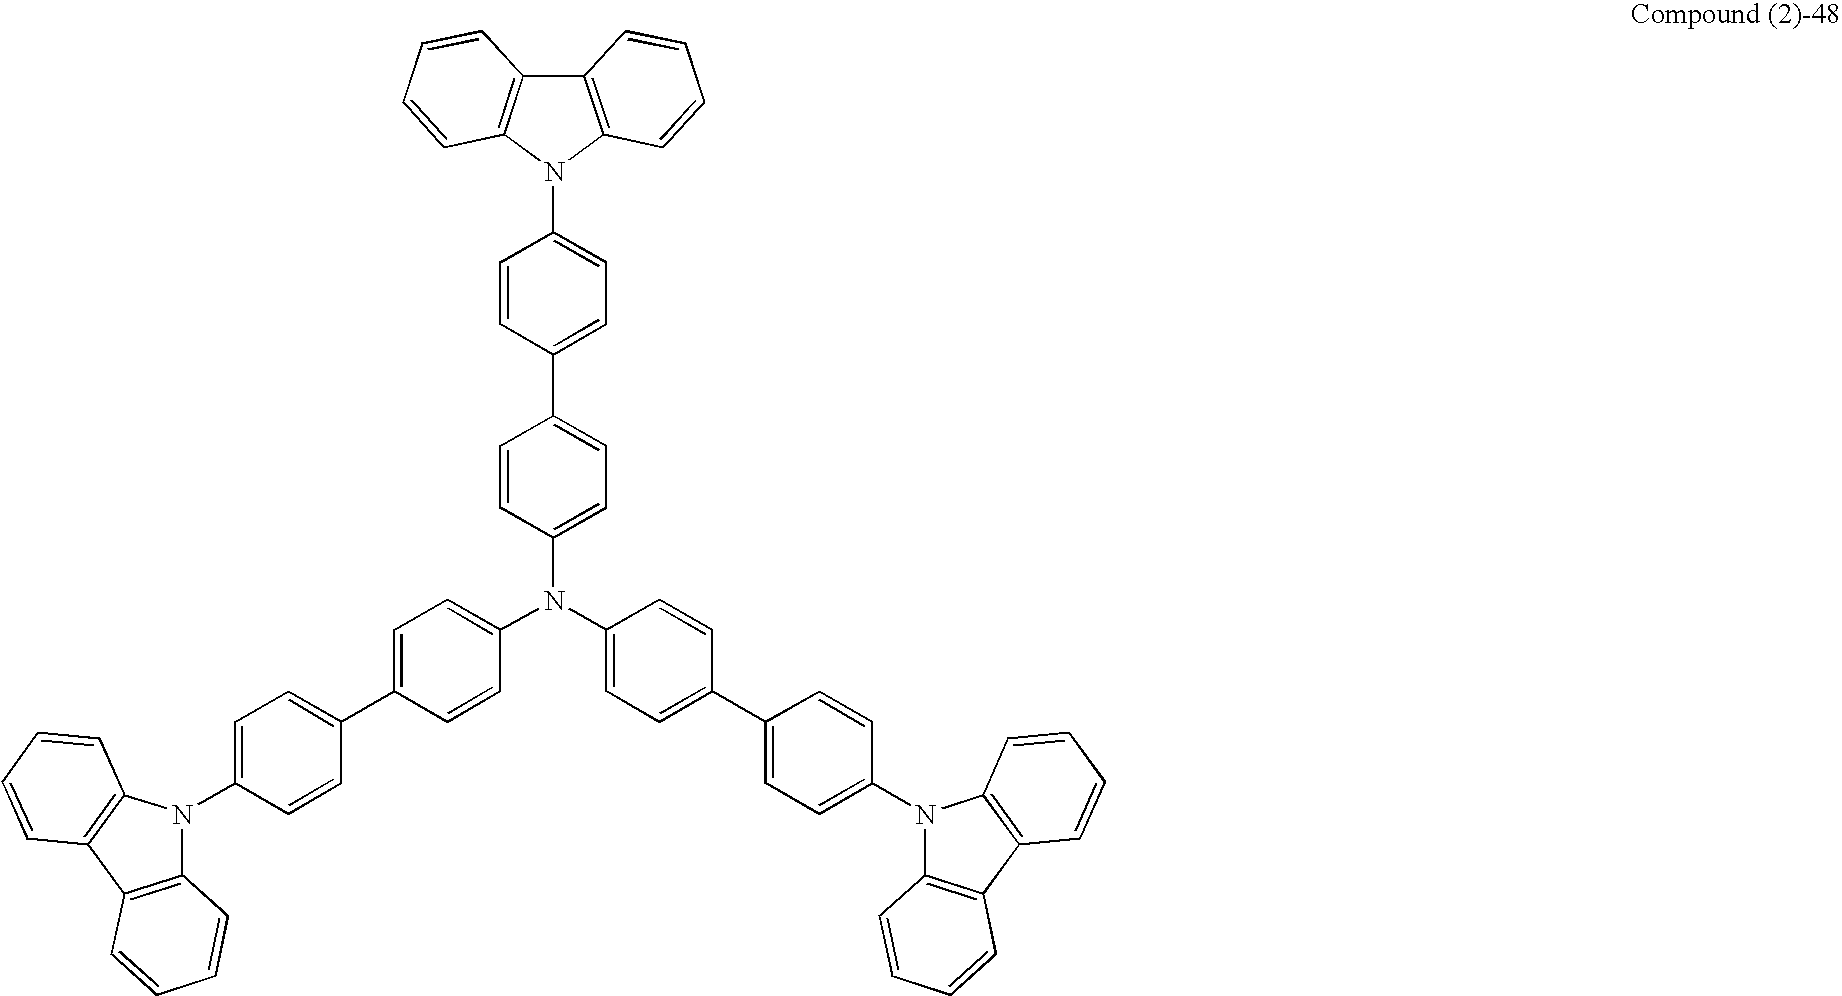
C1(C2=CC=C(N3C4=C(C5=C3C=CC=C5)C=CC=C4)C=C2)=CC=C(N(C2=CC=C(C3=CC=C(N4C5=C(C6=C4C=CC=C6)C=CC=C5)C=C3)C=C2)C2=CC=C(C3=CC=C(N4C5=C(C6=C4C=CC=C6)C=CC=C5)C=C3)C=C2)C=C1
